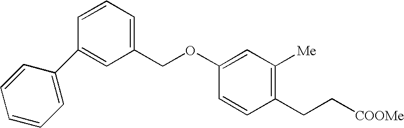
C1(C2=CC(COC3=CC([Me])=C(CC[COOMe])C=C3)=CC=C2)=CC=CC=C1
